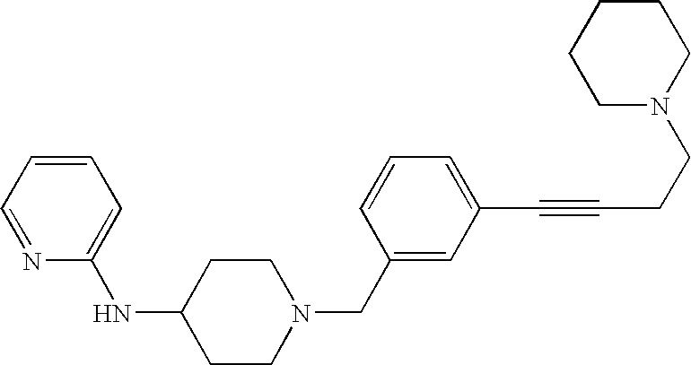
C1=CC=C(C#CCCN2CCCCC2)C=C1CN1CCC(NC2=CC=CC=N2)CC1
